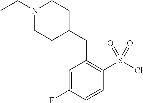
N1(CC)CCC(CC2=C(S(Cl)(=O)=O)C=CC(F)=C2)CC1
